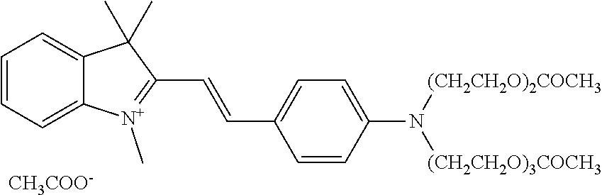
C12=CC=CC=C1[N+](C)=C(C=CC1=CC=C(N([(CH2CH2O)3COCH3])[(CH2CH2O)2COCH3])C=C1)C2(C)C.[CH3COO-]
